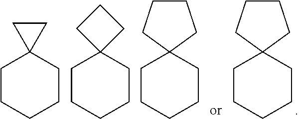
C1CCCCC12CC2.C1CCCCC12CCC2.C1CCCCC12CCCC2.C1CCCCC12CCCC2
